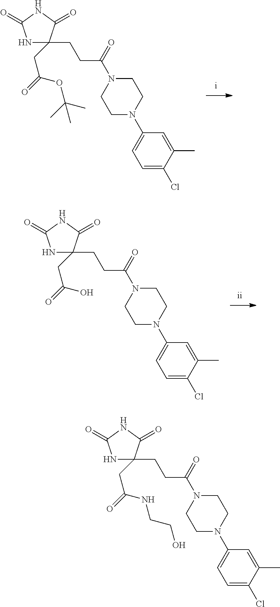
C1CN(C2=CC=C(Cl)C(C)=C2)CCN1C(CCC1(CC(OC(C)(C)C)=O)NC(=O)NC1=O)=O.C1CN(C2=CC=C(Cl)C(C)=C2)CCN1C(CCC1(CC(O)=O)NC(=O)NC1=O)=O.C1CN(C2=CC=C(Cl)C(C)=C2)CCN1C(CCC1(CC(NCCO)=O)NC(=O)NC1=O)=O
